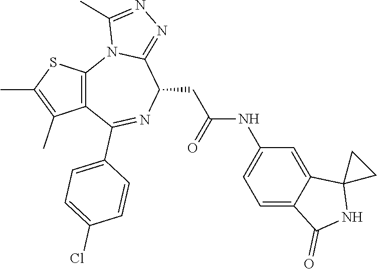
C12=C(C(C3=CC=C(Cl)C=C3)=NC(CC(NC3=CC=C4C(=C3)C3(NC4=O)CC3)=O)C3=NN=C(C)N13)C(C)=C(C)S2
